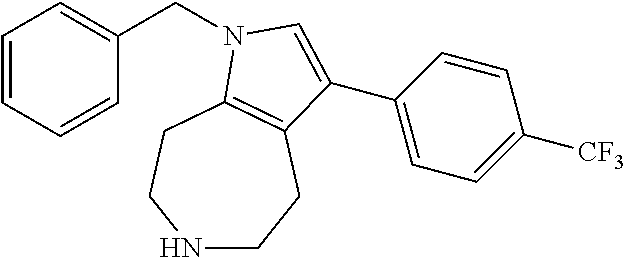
C1=CC=CC(CN2C3=C(CCNCC3)C(C3=CC=C([CF3])C=C3)=C2)=C1
